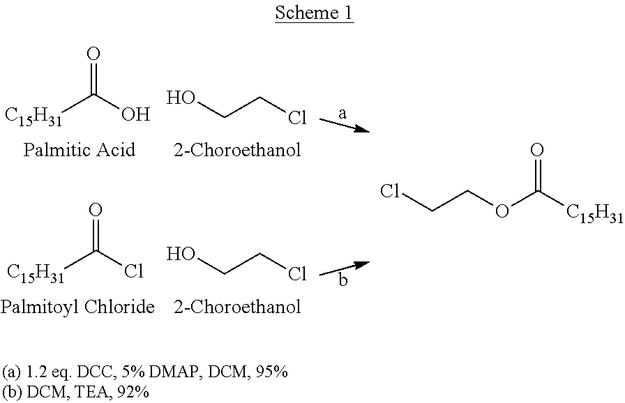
[C15H31]C(Cl)=O.[C15H31]C(O)=O.OCCCl.OCCCl.ClCCOC([C15H31])=O
